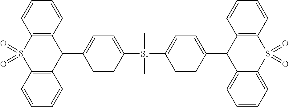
C12=C(C(C3=CC=C([Si](C4=CC=C(C5C6=CC=CC=C6S(=O)(=O)C6=C5C=CC=C6)C=C4)(C)C)C=C3)C3=C(S1(=O)=O)C=CC=C3)C=CC=C2
